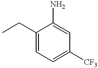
C1(CC)=CC=C([CF3])C=C1N
